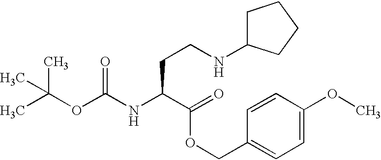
CC(OC(NC(C(=O)OCC1=CC=C(OC)C=C1)CCNC1CCCC1)=O)(C)C
